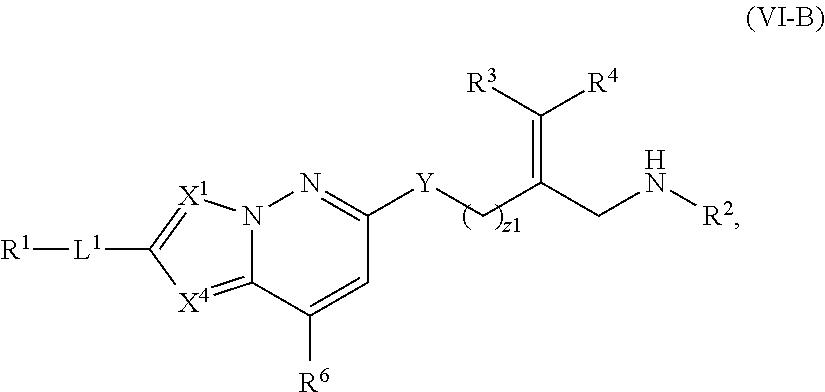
[R1][L1]C1=[X1]N2C(=[X4]1)C([R6])=CC([Y]CC(CN[R2])=C([R3])[R4])=N2
